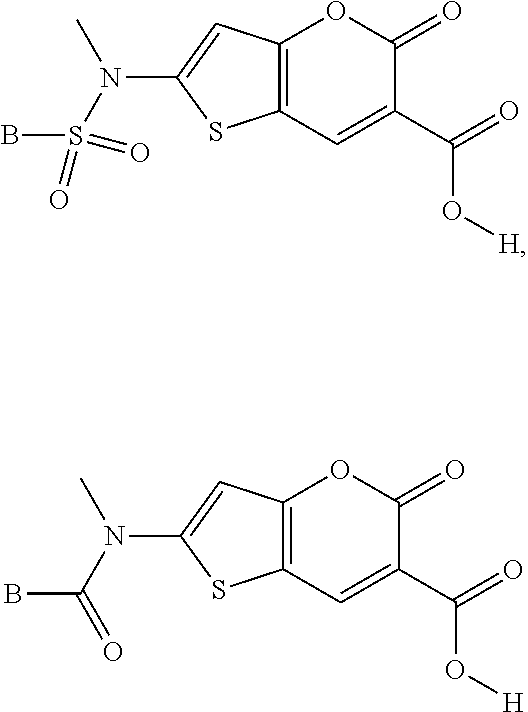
C12=C(C=C(C(=O)O[H])C(=O)O1)SC(N(S(B)(=O)=O)C)=C2.C12=C(C=C(C(=O)O[H])C(=O)O1)SC(N(C(B)=O)C)=C2
